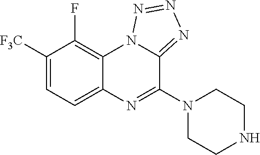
C1([F3C])=CC=C2C(=C1F)N1C(=NN=N1)C(N1CCNCC1)=N2
